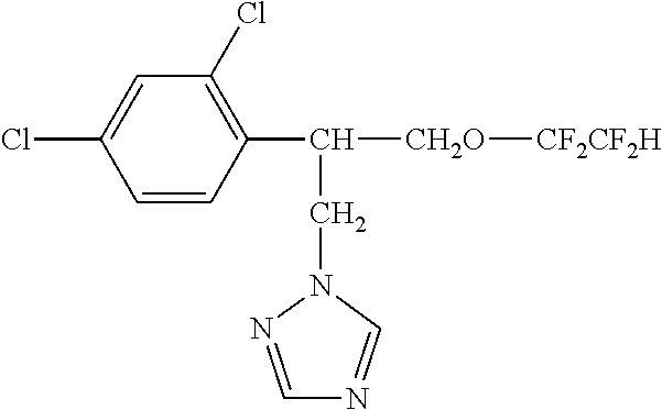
C1=CC(C(CN2N=CN=C2)[CH2O][CF2CF2H])=C(Cl)C=C1Cl
